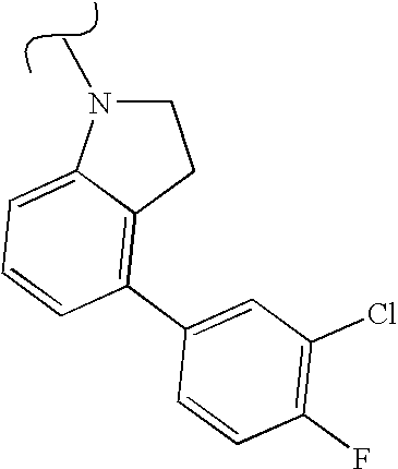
C12=CC=CC(C3=CC(Cl)=C(F)C=C3)=C1CCN2C
